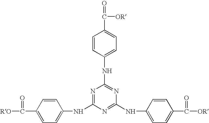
C1=CC(NC2=NC(NC3=CC=C(C([OR])=O)C=C3)=NC(NC3=CC=C(C([RO])=O)C=C3)=N2)=CC=C1C(=O)[OR]
